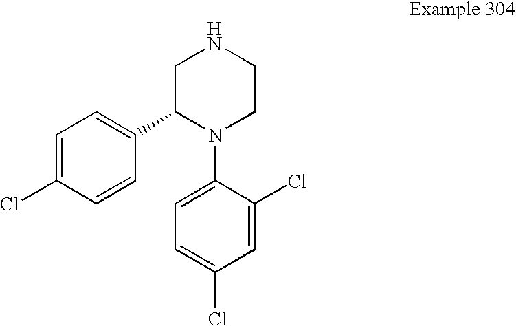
C1=C(Cl)C=CC(C2N(C3=CC=C(Cl)C=C3Cl)CCNC2)=C1
